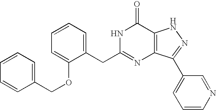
C1=C(CC2=NC3=C(C(=O)N2)NN=C3C2=CC=CN=C2)C(OCC2=CC=CC=C2)=CC=C1
